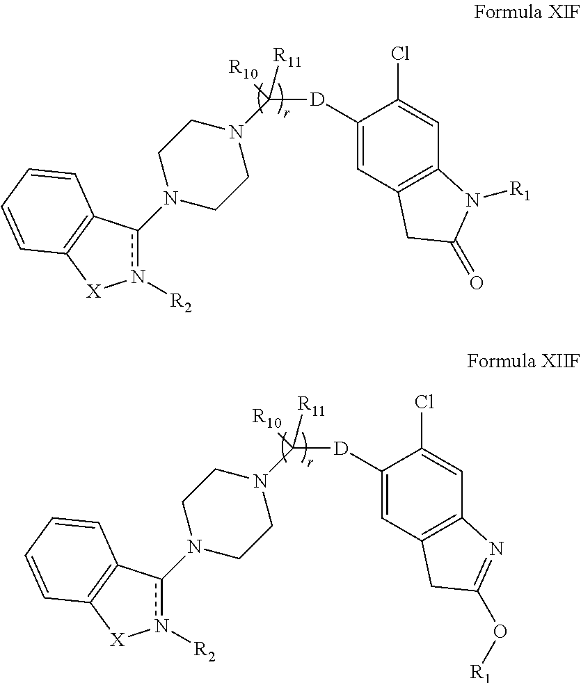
n1([R2])c(N2CCN(C([D]C3=CC4=C(C=C3Cl)N([R1])C(=O)C4)([R10])[R11])CC2)C2=C([X]1)C=CC=C2.n1([R2])c(N2CCN(C([D]C3=CC4=C(C=C3Cl)N=C(O[R1])C4)([R10])[R11])CC2)C2=C([X]1)C=CC=C2
